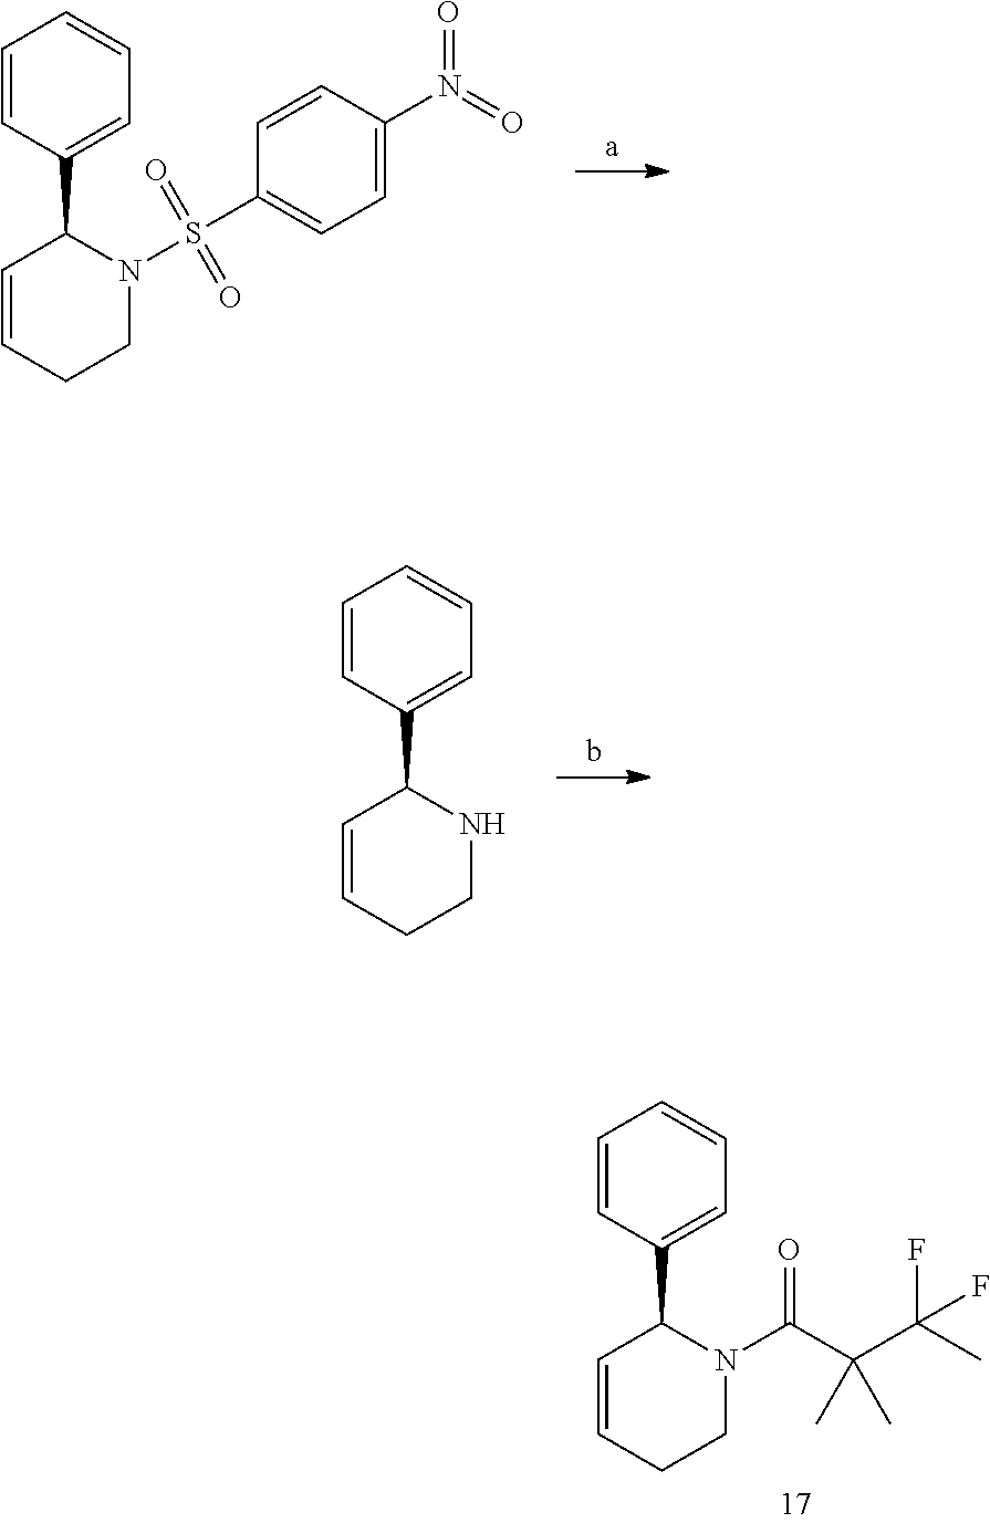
C1=CC(C2C=CCCN2S(C2=CC=C(N(=O)=O)C=C2)(=O)=O)=CC=C1.C1=CC(C2C=CCCN2)=CC=C1.C1=CC(C2C=CCCN2C(C(C(C)(F)F)(C)C)=O)=CC=C1
